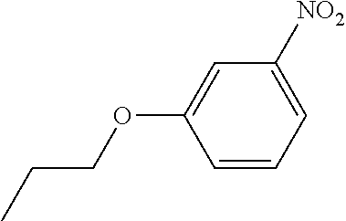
C1=CC=C([NO2])C=C1OCCC
